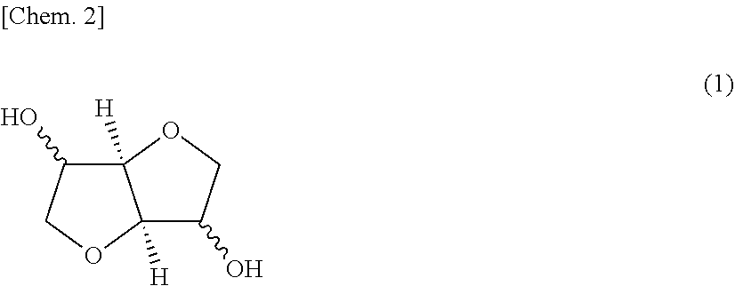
C1(O)C2([H])C([H])(OC1)C(O)CO2
